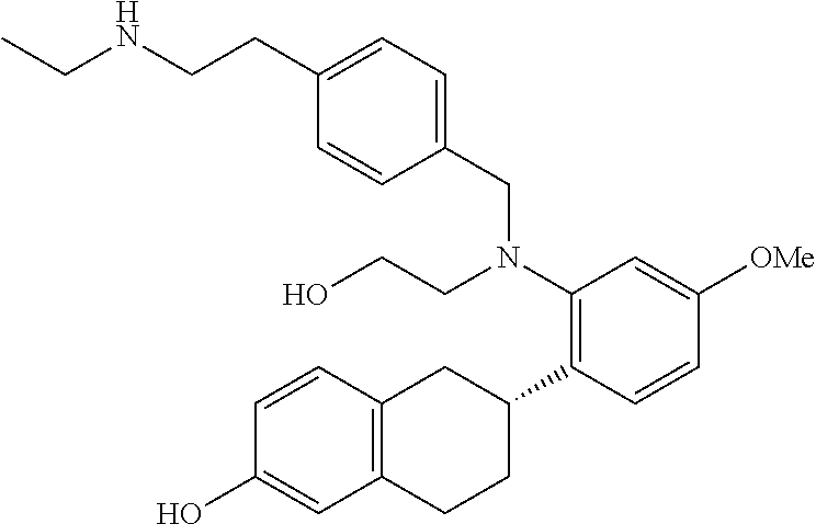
C1=CC2=C(C=C1O)CCC(C1=C(N(CCO)CC3=CC=C(CCNCC)C=C3)C=C([OMe])C=C1)C2
